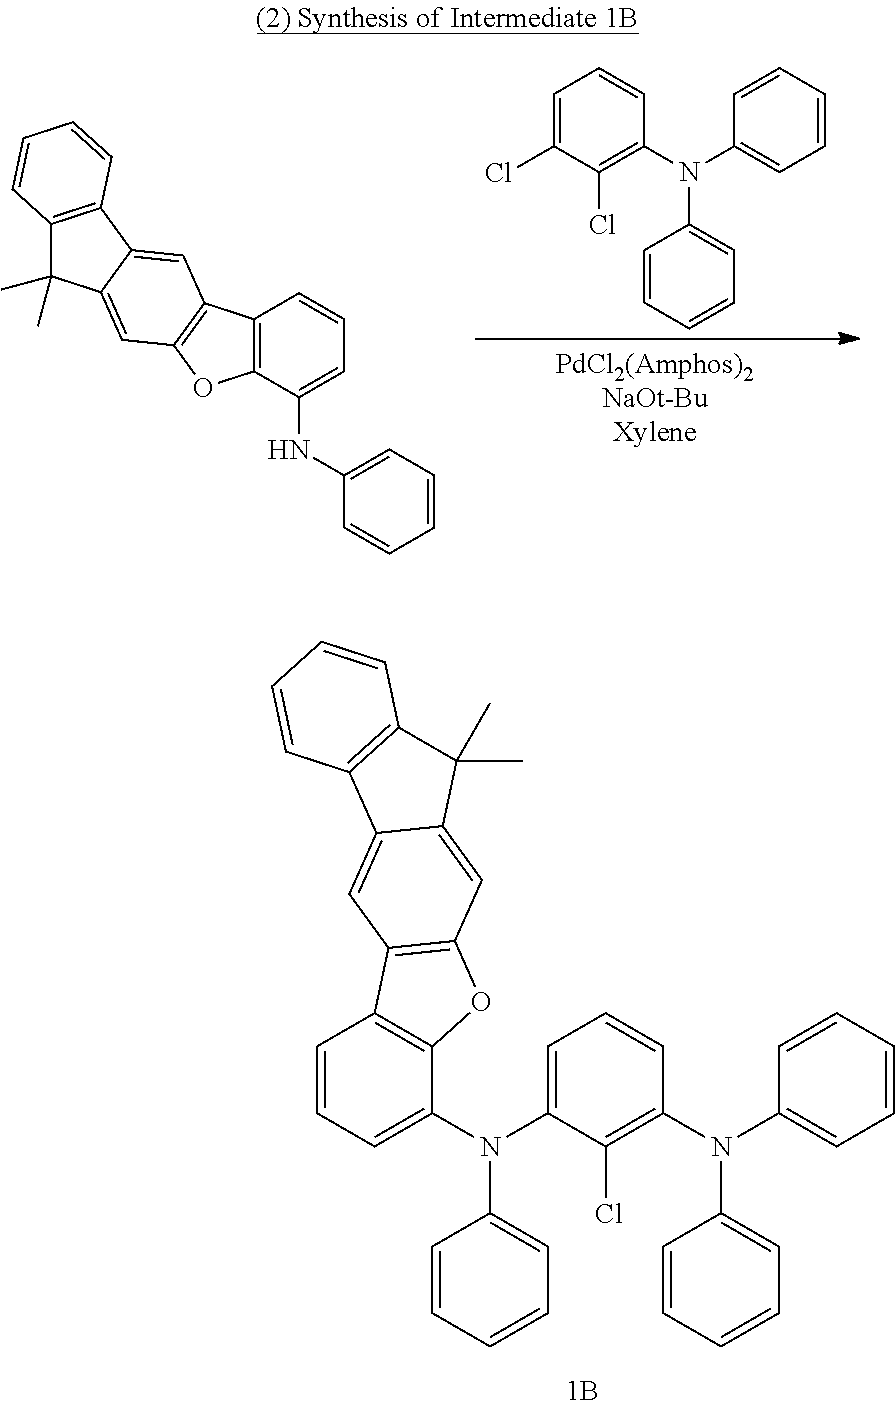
C1=C(N(C2=CC=CC=C2)C2=CC=CC3=C2OC2=C3C=C3C(=C2)C(C)(C)C2=C3C=CC=C2)C(Cl)=C(N(C2=CC=CC=C2)C2=CC=CC=C2)C=C1.C1=C(Cl)C(Cl)=C(N(C2=CC=CC=C2)C2=CC=CC=C2)C=C1.C12=C(C(NC3=CC=CC=C3)=CC=C1)OC1=C2C=C2C(=C1)C(C)(C)C1=C2C=CC=C1
